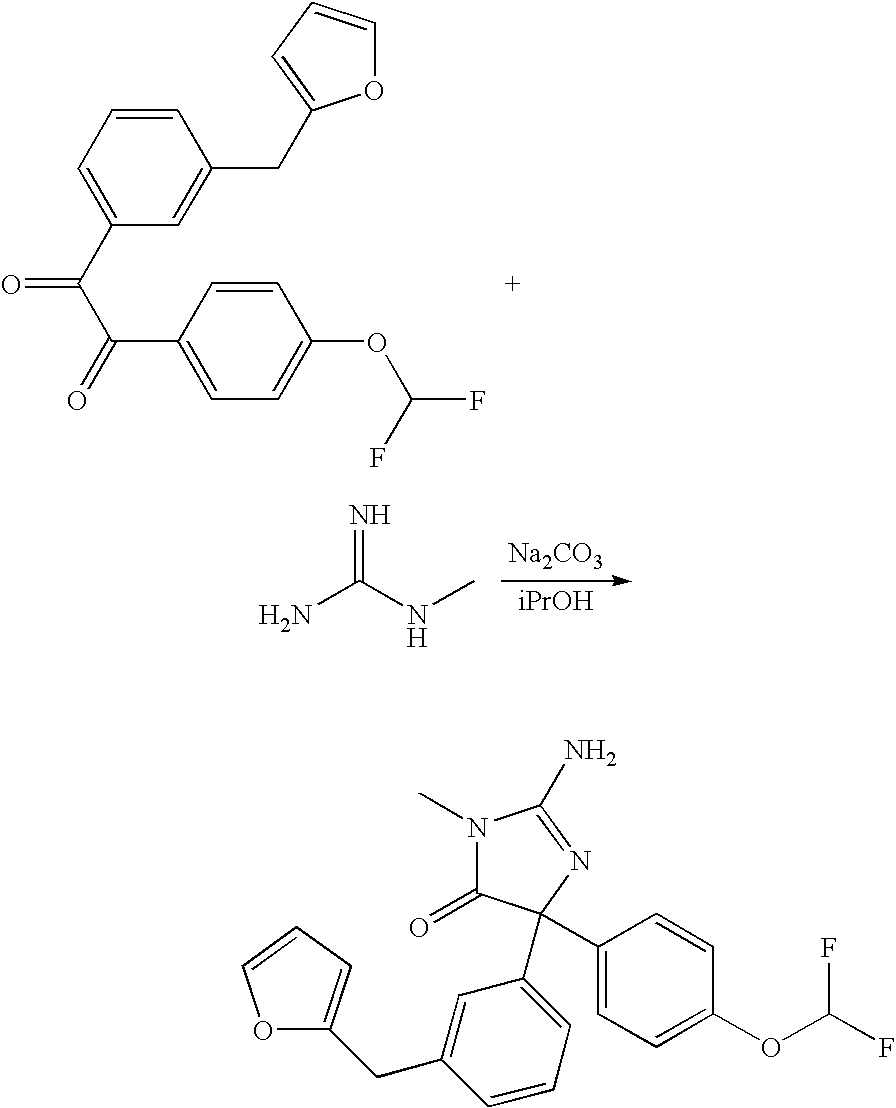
C1(C(C(=O)C2=CC=C(OC(F)F)C=C2)=O)=CC=CC(CC2=CC=CO2)=C1.N=C(NC)N.[Na2CO3].N1(C)C(=O)C(C2=CC=C(OC(F)F)C=C2)(C2=CC=CC(CC3=CC=CO3)=C2)N=C1N
